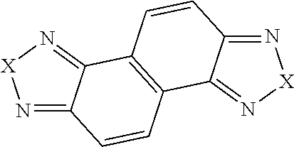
N1=C2C(=N[X]1)C1=C(C=C2)C2=N[X]N=C2C=C1
